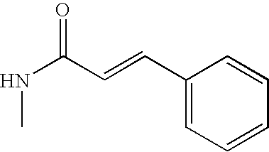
C(=CC1=CC=CC=C1)C(NC)=O
